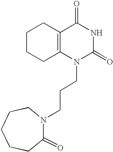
C1CCC2=C(C1)C(=O)NC(=O)N2CCCN1C(=O)CCCCC1
